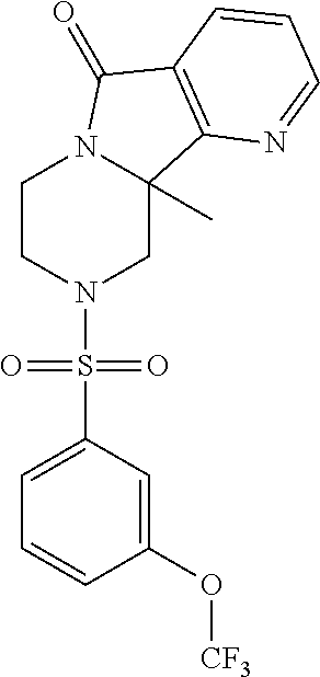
C1CN(S(C2=CC=CC(O[CF3])=C2)(=O)=O)CC2(C)N1C(=O)C1=C2N=CC=C1
